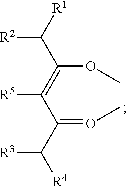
C(OC)(=C(C(C([R4])[R3])=OC)[R5])C([R1])[R2]
